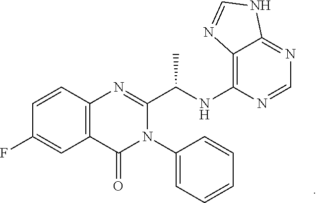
C1(F)=CC2=C(C=C1)N=C(C(NC1=C3C(=NC=N1)NC=N3)C)N(C1=CC=CC=C1)C2=O
